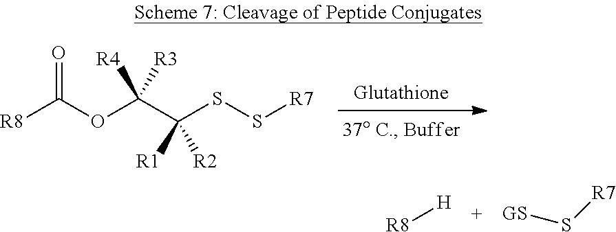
[R8]C(OC(C(SS[R7])([R1])[R2])([R4])[R3])=O.[R8][H].[GS]S[R7]
